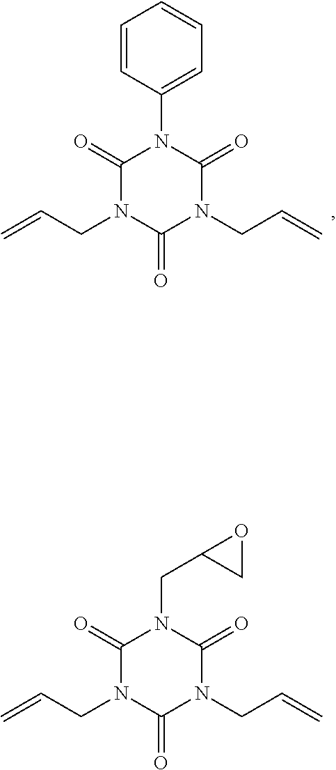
C1(=O)N(CC=C)C(=O)N(CC=C)C(=O)N1C1=CC=CC=C1.C1(=O)N(CC=C)C(=O)N(CC=C)C(=O)N1CC1CO1
